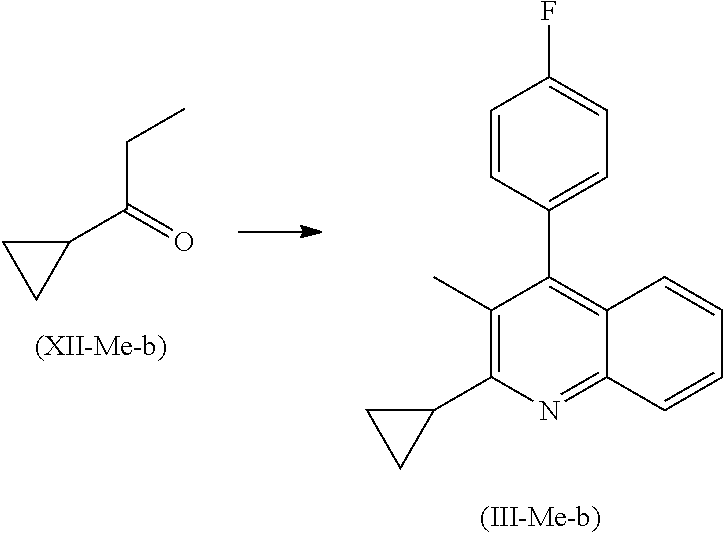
C(C(C1CC1)=O)C.C1=CC(C2=C3C(=NC(C4CC4)=C2C)C=CC=C3)=CC=C1F
